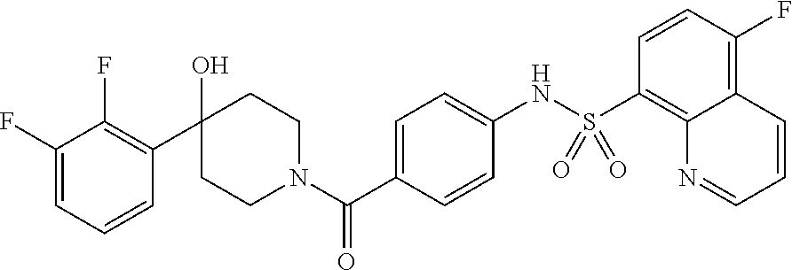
C1(F)=CC=CC(C2(O)CCN(C(C3=CC=C(NS(C4=C5C(=C(F)C=C4)C=CC=N5)(=O)=O)C=C3)=O)CC2)=C1F
